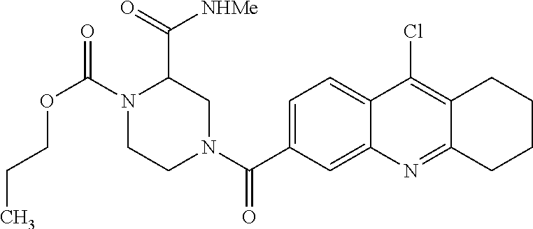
N1(C(OCCC)=O)CCN(C(=O)C2=CC=C3C(=C2)N=C2C(=C3Cl)CCCC2)CC1C(=O)[NHMe]
